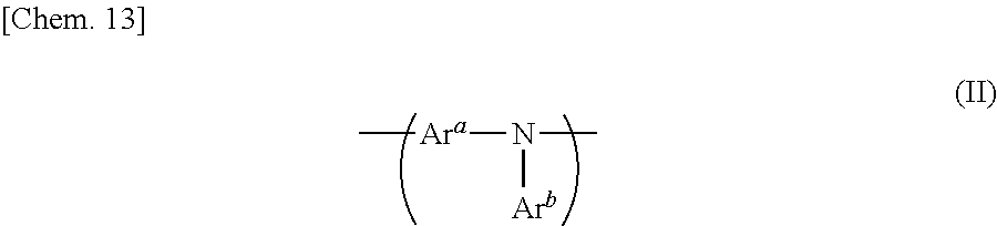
C[Ara]N(C)[Arb]
